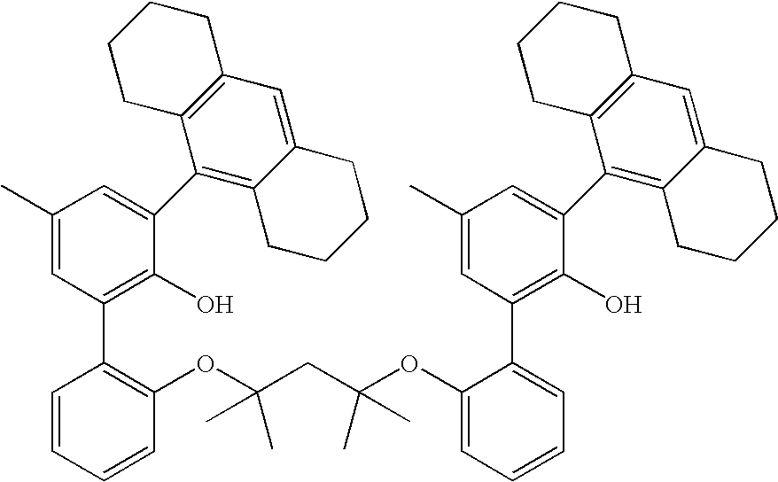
C1(C)=CC(C2=C(OC(CC(OC3=CC=CC=C3C3=C(O)C(C4=C5C(=CC6=C4CCCC6)CCCC5)=CC(C)=C3)(C)C)(C)C)C=CC=C2)=C(O)C(C2=C3C(=CC4=C2CCCC4)CCCC3)=C1
